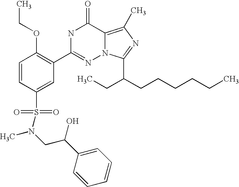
C1=CC(S(=O)(=O)N(C)CC(C2=CC=CC=C2)O)=CC(C2=NN3C(=C(C)N=C3C(CCCCCC)CC)C(=O)N2)=C1OCC
